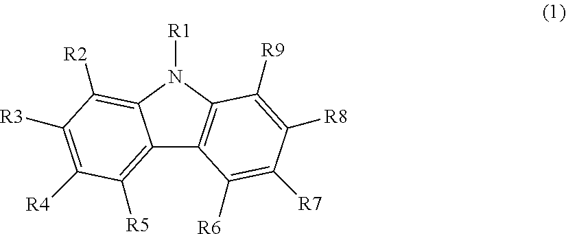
C12=C([R5])C([R4])=C([R3])C([R2])=C1N([R1])C1=C2C([R6])=C([R7])C([R8])=C1[R9]
